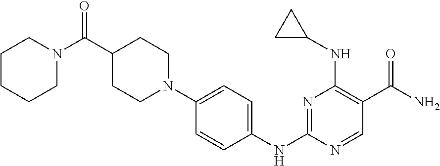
N1=C(NC2=CC=C(N3CCC(C(=O)N4CCCCC4)CC3)C=C2)N=CC(C(N)=O)=C1NC1CC1
